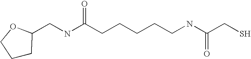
C1CC(CNC(CCCCCNC(CS)=O)=O)OC1
